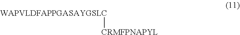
[WAPVLDFAPPGASAYGSLC][CRMFPNAPYL]
